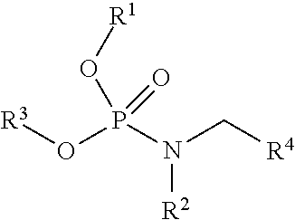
[R4]CN(P(O[R3])(=O)O[R1])[R2]
